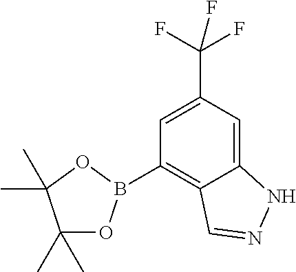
C1(C)(C)OB(C2=C3C(=CC(C(F)(F)F)=C2)NN=C3)OC1(C)C
